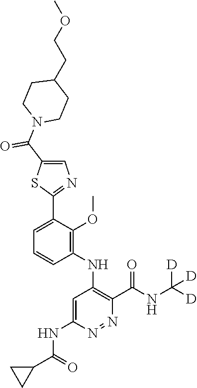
C1=C(C2=NC=C(C(N3CCC(CCOC)CC3)=O)S2)C(OC)=C(NC2=C(C(NC([D])([D])[D])=O)N=NC(NC(C3CC3)=O)=C2)C=C1
